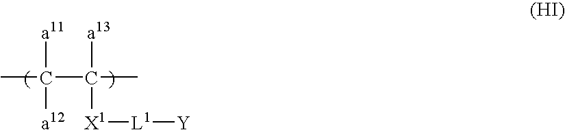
CC(C(C)([a13])[X1][L1][Y])([a11])[a12]
